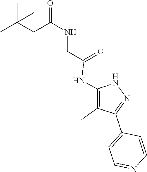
N1C(NC(CNC(CC(C)(C)C)=O)=O)=C(C)C(C2=CC=NC=C2)=N1
